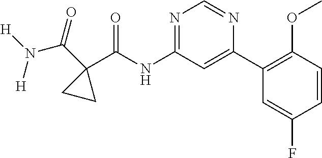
C1(C(NC2=NC=NC(C3=C(OC)C=CC(F)=C3)=C2)=O)(C(N([H])[H])=O)CC1
